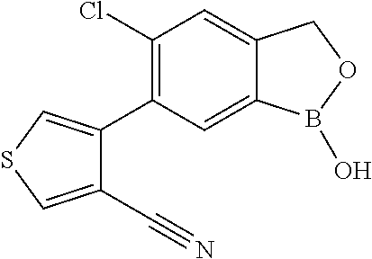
C12=CC(Cl)=C(C3=CSC=C3C#N)C=C1B(O)OC2
